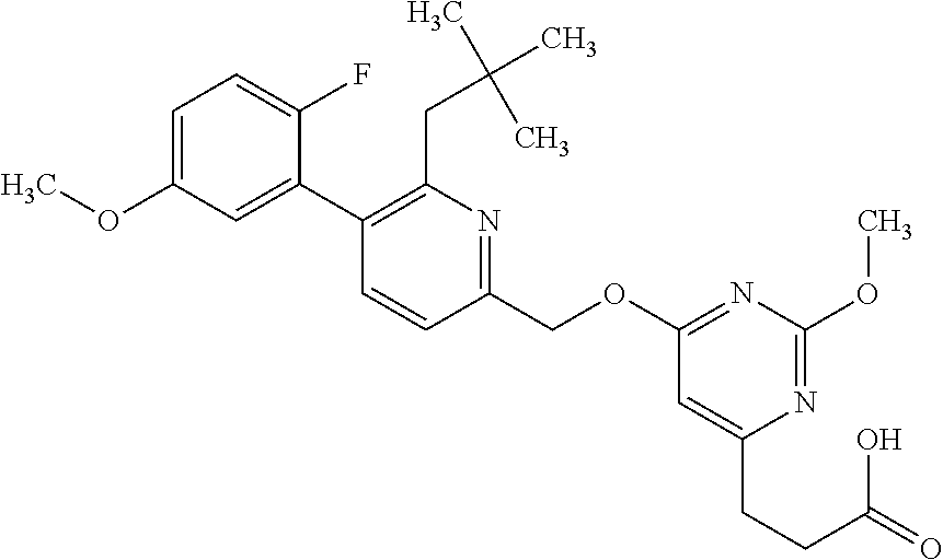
C1(OC)=CC=C(F)C(C2=C(CC(C)(C)C)N=C(COC3=NC(OC)=NC(CCC(O)=O)=C3)C=C2)=C1
